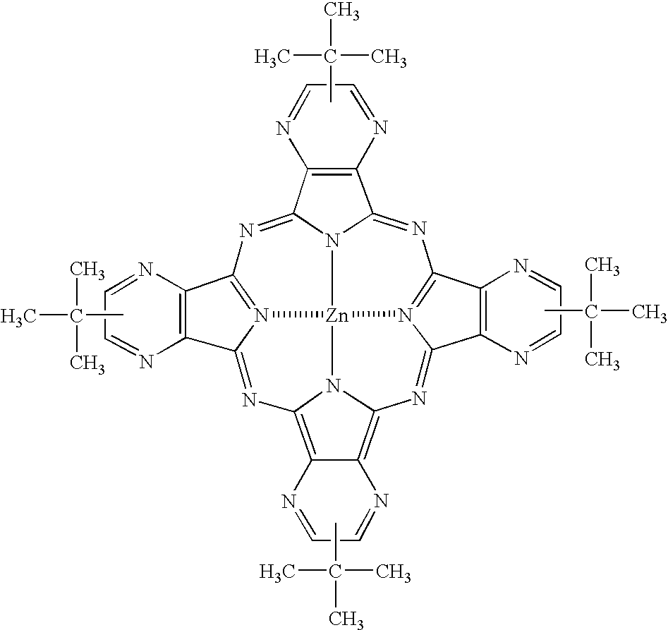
CC(C)(C)C.CC(C)(C)C.CC(C)(C)C.C12=C(C3=NC4=C5C(=C6N4[Zn]47N3=C1N=C1C3=C(C(=NC8=N4C(=N6)C4=C8N=CC=N4)N17)N=CC=N3)N=CC=N5)N=CC=N2.CC(C)(C)C
